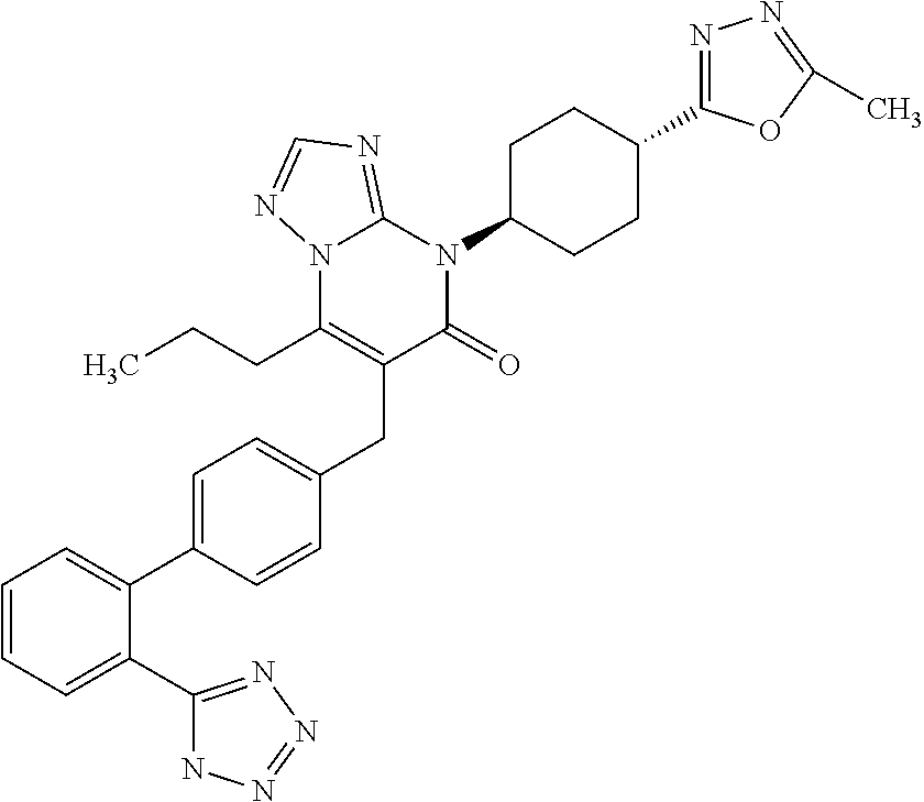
C1=C(C2=CC=CC=C2C2=NN=NN2)C=CC(CC2=C(CCC)N3C(=NC=N3)N(C3CCC(C4=NN=C(C)O4)CC3)C2=O)=C1
